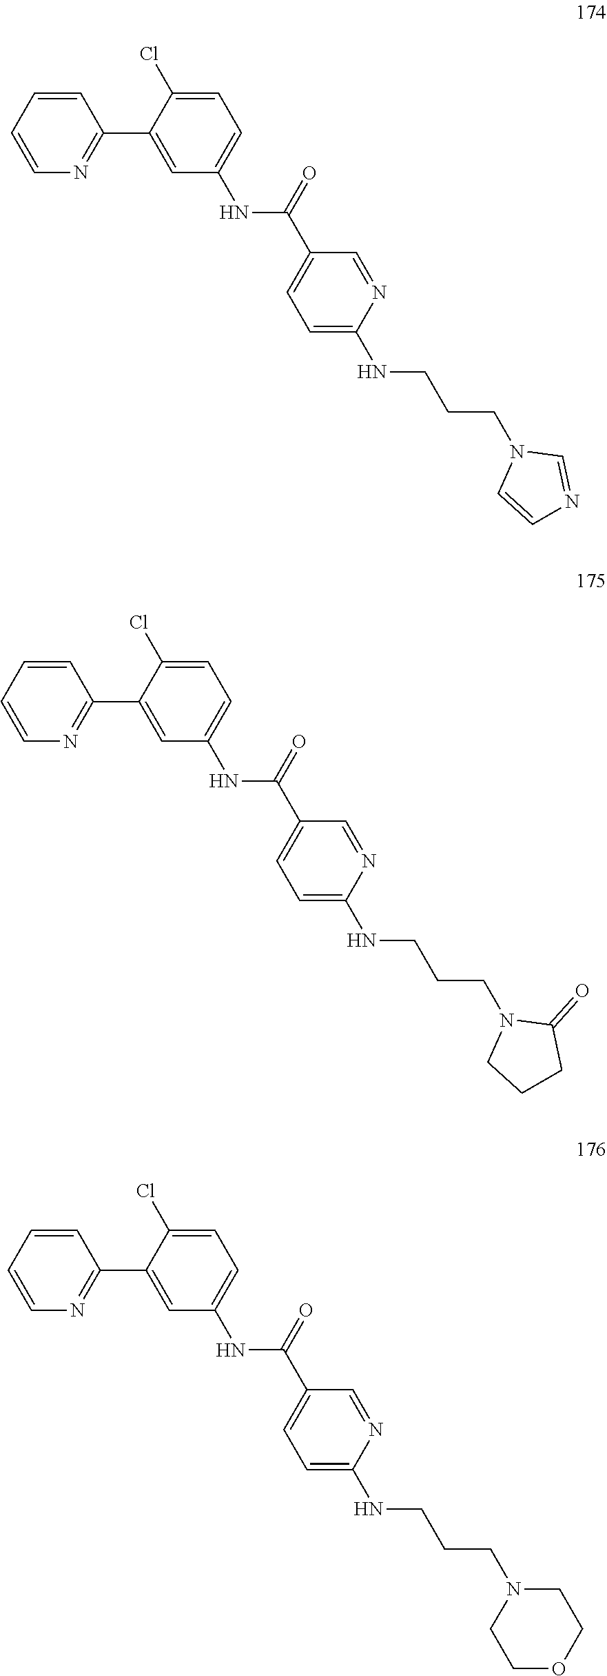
C1(C2=CC(NC(C3=CC=C(NCCCN4C=CN=C4)N=C3)=O)=CC=C2Cl)=NC=CC=C1.C1(C2=CC(NC(C3=CC=C(NCCCN4CCCC4=O)N=C3)=O)=CC=C2Cl)=NC=CC=C1.C1(C2=CC(NC(C3=CC=C(NCCCN4CCOCC4)N=C3)=O)=CC=C2Cl)=NC=CC=C1
